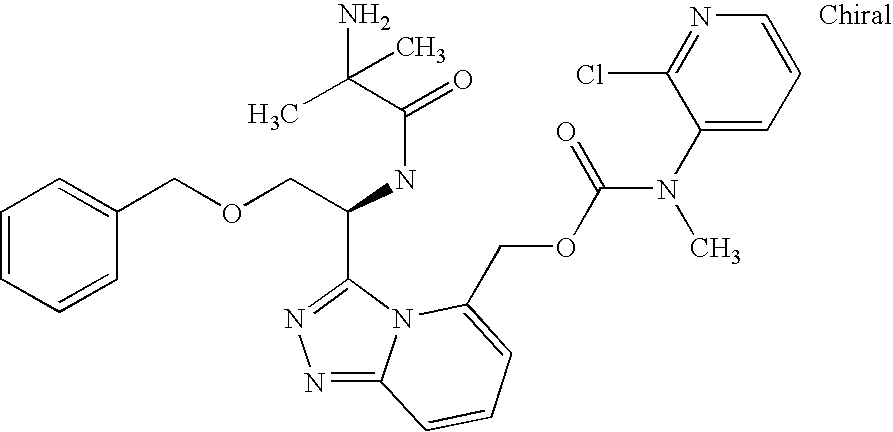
C(C(NC(=O)C(C)(N)C)C1=NN=C2N1C(COC(N(C1=CC=CN=C1Cl)C)=O)=CC=C2)OCC1=CC=CC=C1
